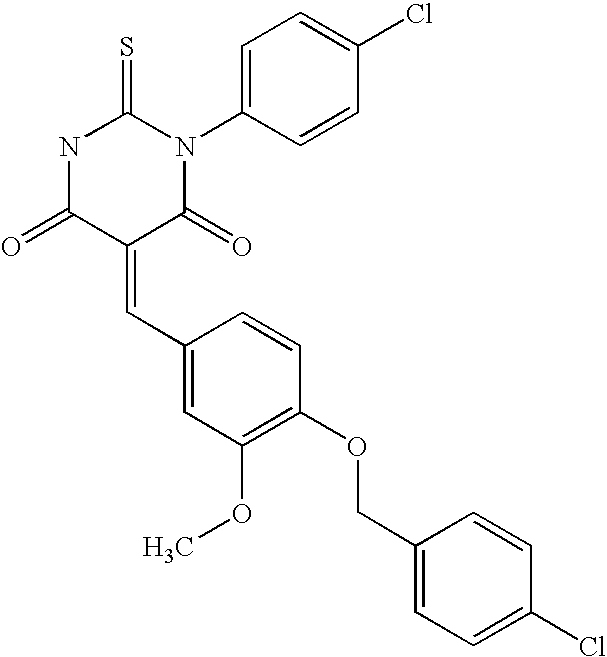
N1C(=O)C(=CC2=CC(OC)=C(OCC3=CC=C(Cl)C=C3)C=C2)C(=O)N(C2=CC=C(Cl)C=C2)C1=S
